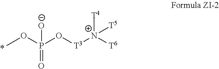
COP(O[T3][N+]([T6])([T4])[T5])([O-])=O
